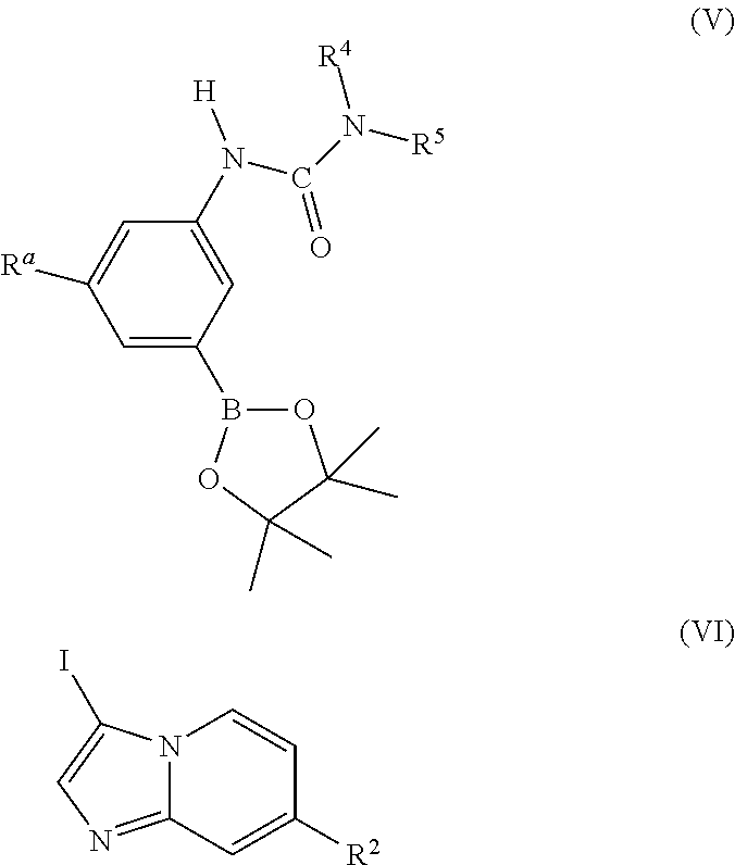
C1=C(B2OC(C)(C)C(C)(C)O2)C=C(N(C(N([R5])[R4])=O)[H])C=C1[Ra].N12C(=NC=C1I)C=C([R2])C=C2
